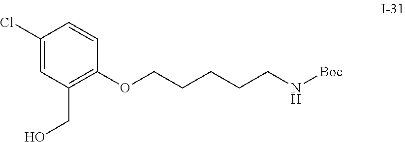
C1(Cl)=CC(CO)=C(OCCCCCN[Boc])C=C1
